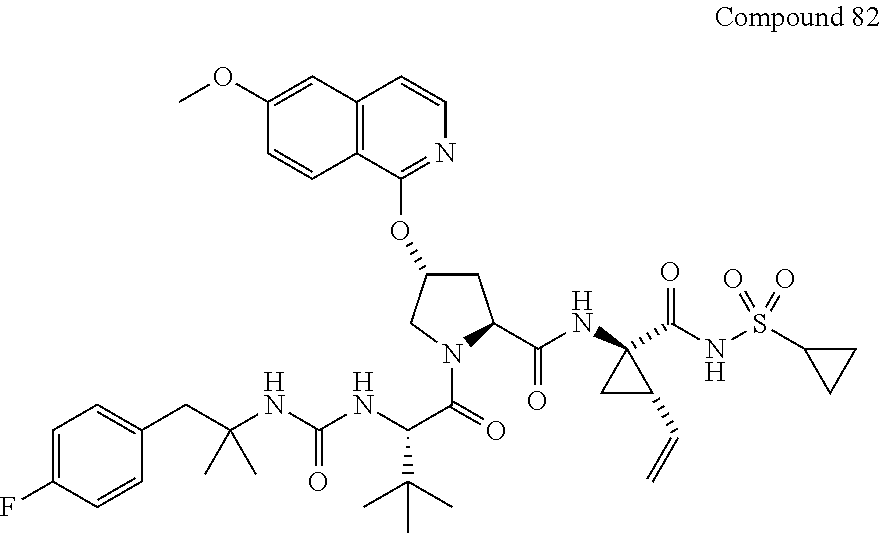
C12=C(C(OC3CC(C(NC4(C(NS(C5CC5)(=O)=O)=O)CC4C=C)=O)N(C(=O)C(NC(NC(CC4=CC=C(F)C=C4)(C)C)=O)C(C)(C)C)C3)=NC=C1)C=CC(OC)=C2
